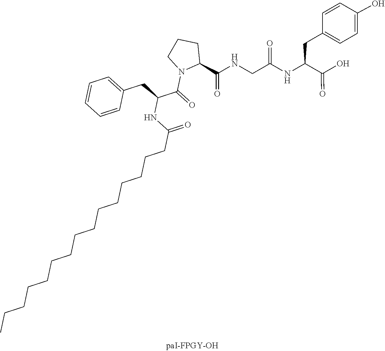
C1(C(=O)NCC(=O)NC(CC2=CC=C(O)C=C2)C(=O)O)CCCN1C(=O)C(NC(CCCCCCCCCCCCCCC)=O)CC1=CC=CC=C1
